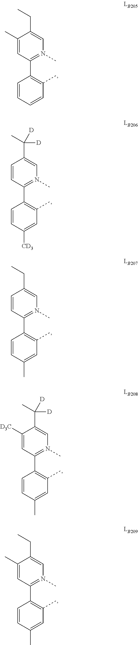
C1=CC=CC(C)=C1C1=N(C)C=C(CC)C(C)=C1.C1=CC([CD3])=CC(C)=C1C1=N(C)C=C(C([D])(C)[D])C=C1.C1=CC(C)=CC(C)=C1C1=N(C)C=C(CC)C=C1.C1=CC(C)=CC(C)=C1C1=N(C)C=C(C(C)([D])[D])C([D3C])=C1.C1=CC(C)=CC(C)=C1C1=N(C)C=C(CC)C(C)=C1
